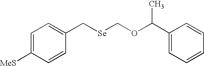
C1=C([MeS])C=CC(C[Se]COC(C2=CC=CC=C2)C)=C1
